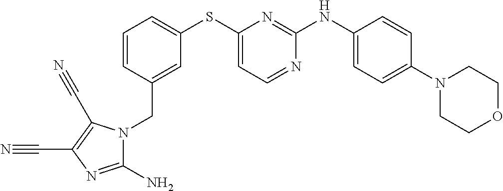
C1=CC(CN2C(N)=NC(C#N)=C2C#N)=CC(SC2=CC=NC(NC3=CC=C(N4CCOCC4)C=C3)=N2)=C1
